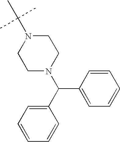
C1CN(C(C2=CC=CC=C2)C2=CC=CC=C2)CCN1C(C)(C)C
